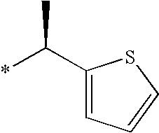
C1(C(*)C)=CC=CS1
